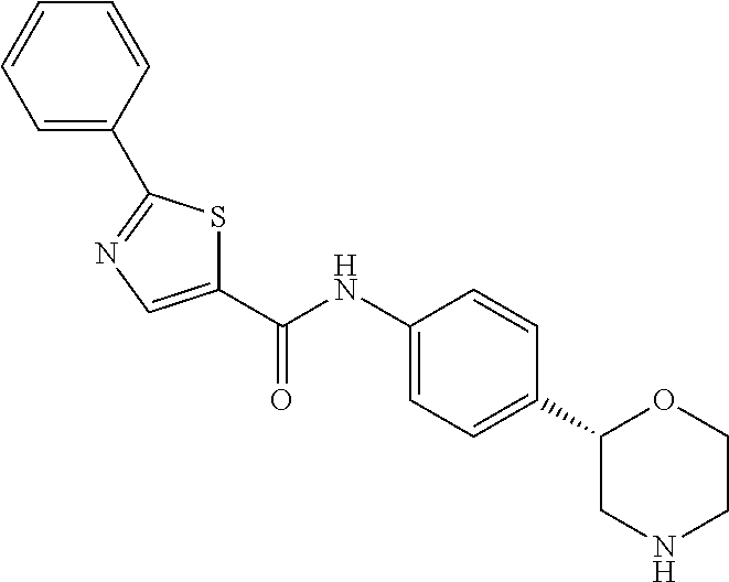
C1(C(NC2=CC=C(C3CNCCO3)C=C2)=O)=CN=C(C2=CC=CC=C2)S1
